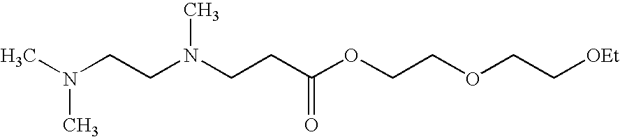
CN(CCN(CCC(OCCOCC[OEt])=O)C)C
